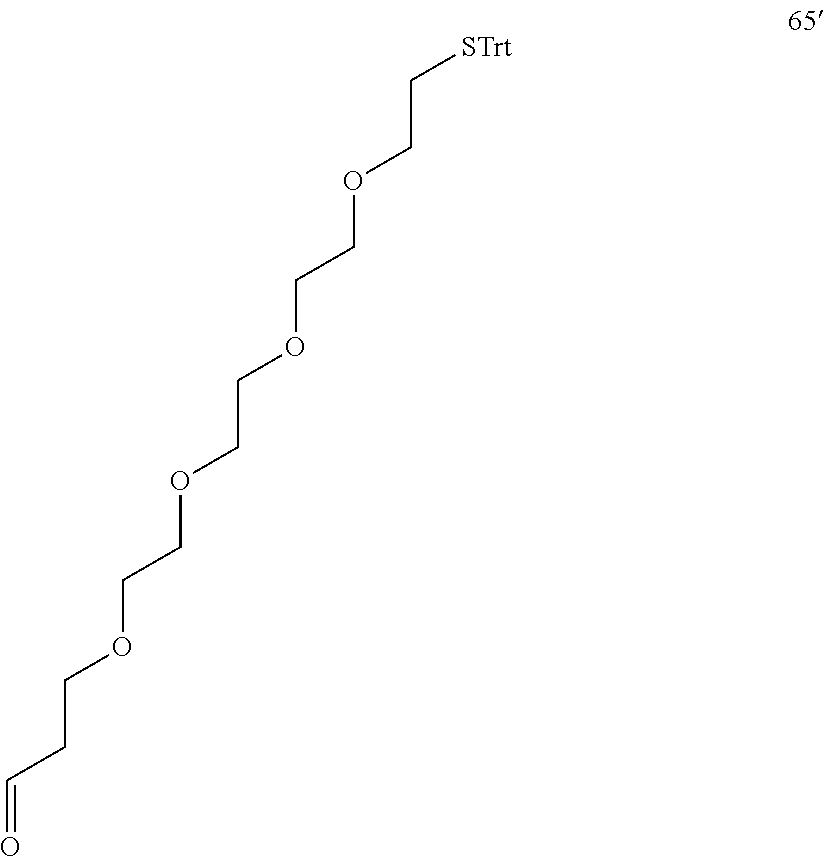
O=CCCOCCOCCOCCOCC[STrt]
